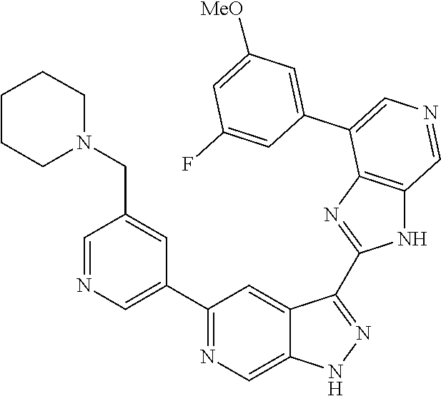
C1(C2=CN=CC(CN3CCCCC3)=C2)=NC=C2C(=C1)C(C1=NC3=C(N1)C=NC=C3C1=CC([MeO])=CC(F)=C1)=NN2
